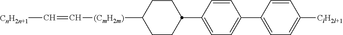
C1CC(C2=CC=C(C3=CC=C([ClH2l+1])C=C3)C=C2)CCC1[(CmH2m)]C=C[CnH2n+1]
